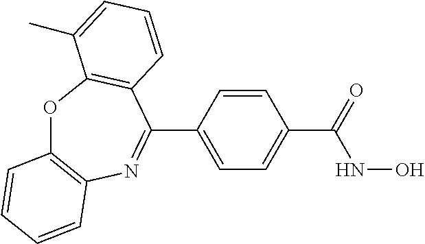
O1C2=C(N=C(C3=CC=C(C(NO)=O)C=C3)C3=C1C(C)=CC=C3)C=CC=C2
